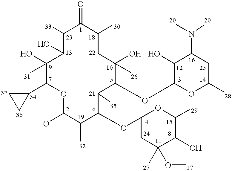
C1(O)C([33])C(=O)C([30])CC([26])(O)C(OC2C(O)C(N([20])[20])CC([28])O2)C([35])C(OC2CC(O[17])([27])C(O)C([29])O2)C([32])C(O)OC(C2CC2)C1(O)[31]
